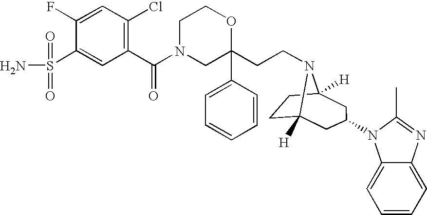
C1N(C(C2=C(Cl)C=C(F)C(S(N)(=O)=O)=C2)=O)CC(CCN2C3([H])CCC2([H])CC(N2C4=CC=CC=C4N=C2C)C3)(C2=CC=CC=C2)OC1
